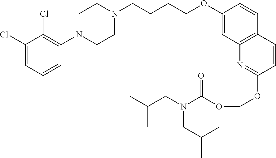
C1(Cl)=CC=CC(N2CCN(CCCCOC3=CC4=C(C=C3)C=CC(OCOC(=O)N(CC(C)C)CC(C)C)=N4)CC2)=C1Cl
